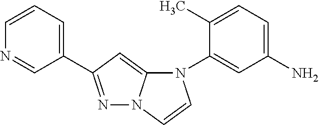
C1=CN=CC(C2=NN3C(=C2)N(C2=CC(N)=CC=C2C)C=C3)=C1
